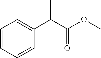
C1=CC=CC(C(C(OC)=O)C)=C1
